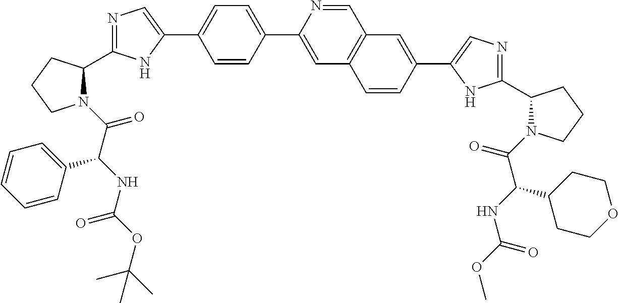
N1(C(=O)C(NC(OC(C)(C)C)=O)C2=CC=CC=C2)C(C2=NC=C(C3=CC=C(C4=CC5=C(C=N4)C=C(C4=CN=C(C6N(C(=O)C(NC(OC)=O)C7CCOCC7)CCC6)N4)C=C5)C=C3)N2)CCC1
